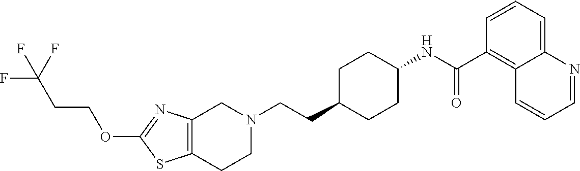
C(CC1CCC(NC(C2=C3C(=CC=C2)N=CC=C3)=O)CC1)N1CC2=C(CC1)SC(OCCC(F)(F)F)=N2
